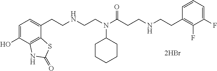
C1=C(O)C2=C(C(CCNCCN(C(CCNCCC3=C(F)C(F)=CC=C3)=O)C3CCCCC3)=C1)SC(=O)N2
